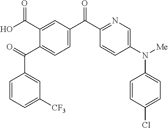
O=C(C1=CC=C(C(C2=NC=C(N([Me])C3=CC=C(Cl)C=C3)C=C2)=O)C=C1C(O)=O)C1=CC([CF3])=CC=C1
